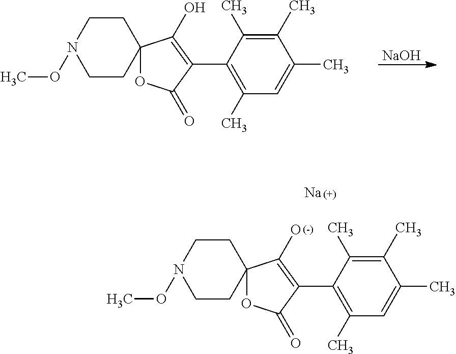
[NaOH].C1CN(OC)CCC12OC(=O)C(C1=C(C)C=C(C)C(C)=C1C)=C2O.[Na].C1CN(OC)CCC12OC(=O)C(C1=C(C)C=C(C)C(C)=C1C)=C2O
